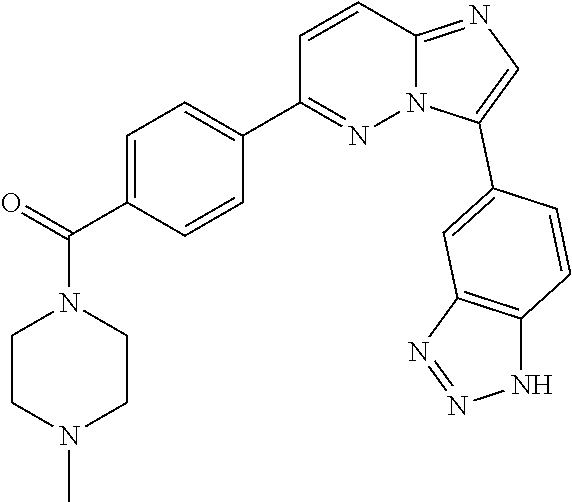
C1=C(C(=O)N2CCN(C)CC2)C=CC(C2=NN3C(=NC=C3C3=CC4=C(NN=N4)C=C3)C=C2)=C1
